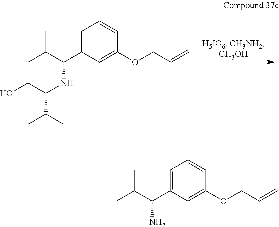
C1=C(C(C(C)C)NC(C(C)C)CO)C=C(OCC=C)C=C1.C1=C(C(C(C)C)N)C=C(OCC=C)C=C1
